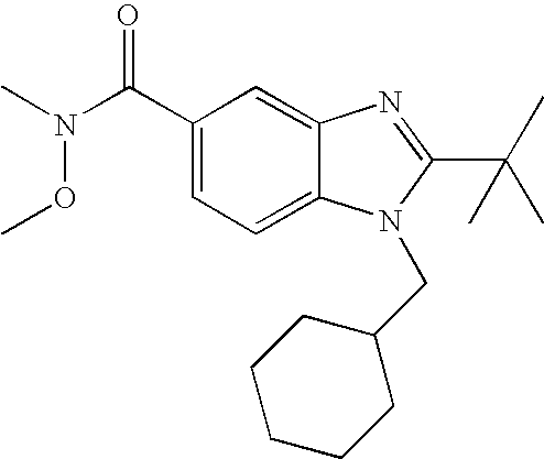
C1(C(N(C)OC)=O)=CC=C2C(=C1)N=C(C(C)(C)C)N2CC1CCCCC1
